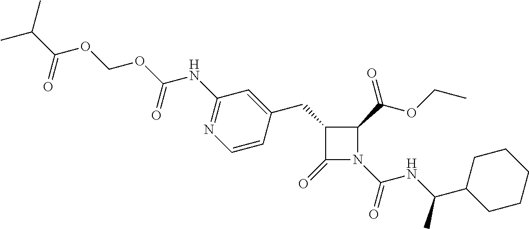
C1(CC2=CC(NC(=O)OCOC(C(C)C)=O)=NC=C2)C(=O)N(C(=O)NC(C2CCCCC2)C)C1C(=O)OCC
